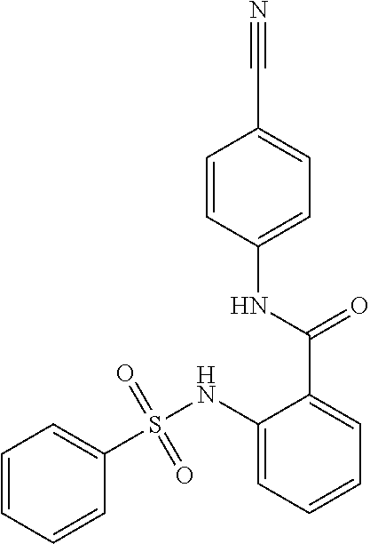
C1(NC(=O)C2=CC=CC=C2NS(=O)(C2=CC=CC=C2)=O)=CC=C(C#N)C=C1
